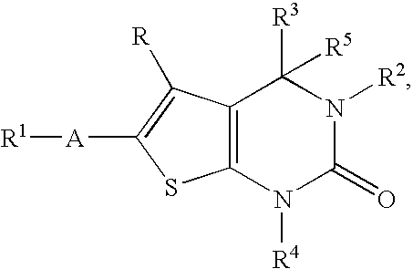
C12=C(C([R])=C([A][R1])S1)C([R3])([R5])N([R2])C(=O)N2[R4]
